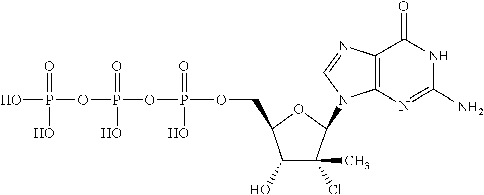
C1(O)C(Cl)(C)C(N2C3=C(N=C2)C(=O)NC(N)=N3)OC1COP(OP(OP(O)(=O)O)(=O)O)(=O)O
